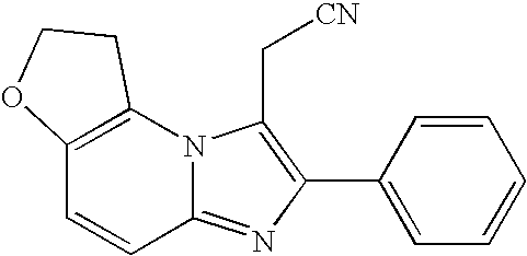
C1=CC(C2=C(C[CN])N3C(=N2)C=CC2=C3CCO2)=CC=C1
